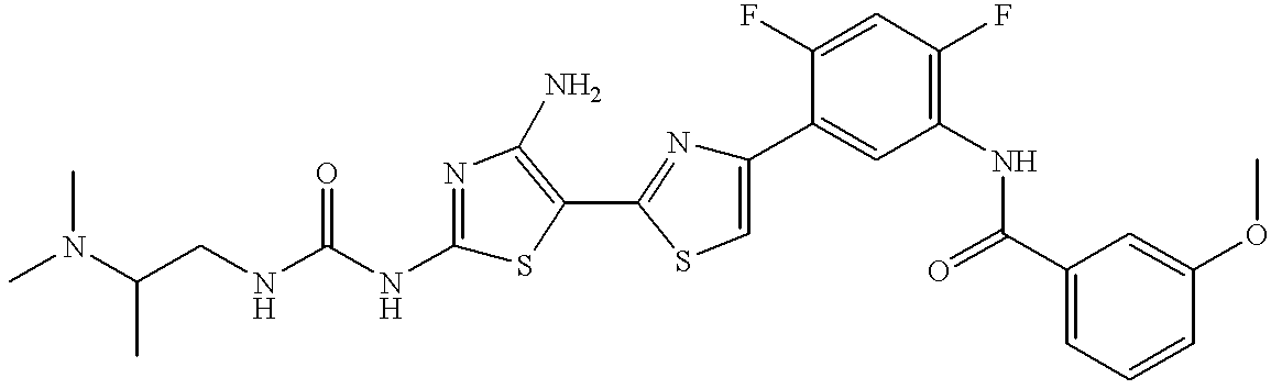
C(CNC(NC1=NC(N)=C(C2=NC(C3=CC(NC(C4=CC=CC(OC)=C4)=O)=C(F)C=C3F)=CS2)S1)=O)(N(C)C)C
